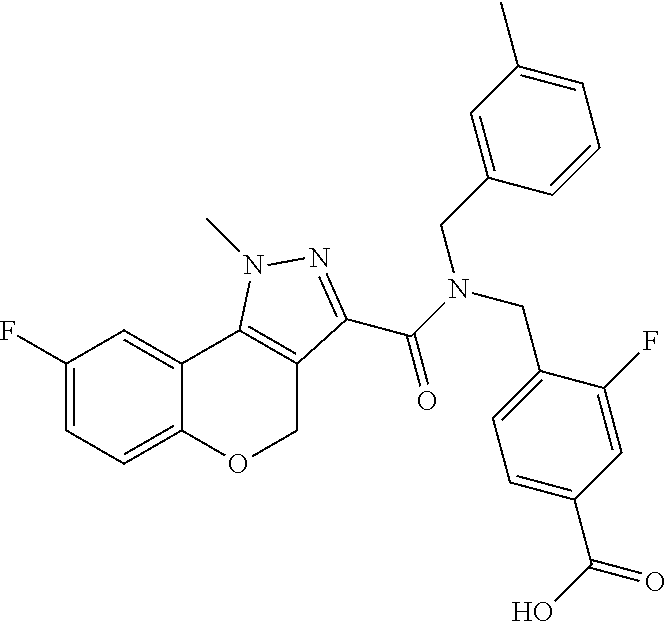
C1(F)=CC=C2C(=C1)C1=C(CO2)C(C(N(CC2=CC=C(C(=O)O)C=C2F)CC2=CC(C)=CC=C2)=O)=NN1C
